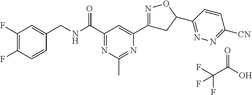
C1(F)=C(F)C=CC(CNC(C2=NC(C)=NC(C3=NOC(C4=NN=C([CN])C=C4)C3)=C2)=O)=C1.FC(C(O)=O)(F)F
